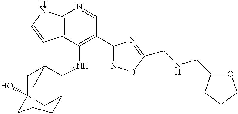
C12=C(C(NC3C4CC5(O)CC3CC(C5)C4)=C(C3=NOC(CNCC4OCCC4)=N3)C=N1)C=CN2
